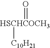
[HSCHCOCH3]([C10H21])=O
